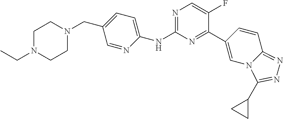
C1(NC2=CC=C(CN3CCN(CC)CC3)C=N2)=NC=C(F)C(C2=CN3C(=NN=C3C3CC3)C=C2)=N1
